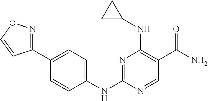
N1=C(NC2=CC=C(C3=NOC=C3)C=C2)N=CC(C(N)=O)=C1NC1CC1
